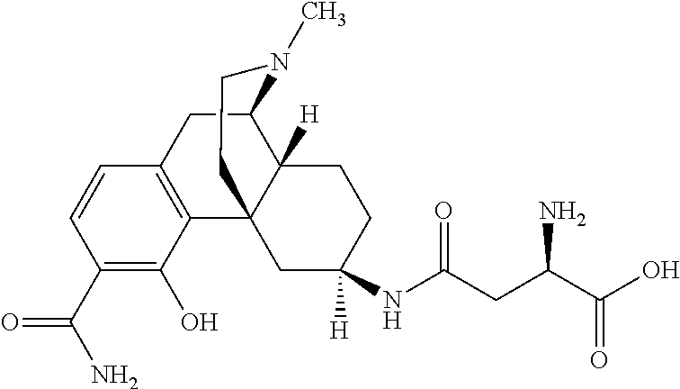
C1(C(=O)N)=C(O)C2=C(C=C1)CC1C3([H])C2(CC(NC(CC(C(O)=O)N)=O)([H])CC3)CCN1C
